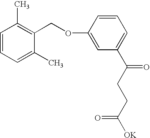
C1=CC=C(C)C(COC2=CC(C(CCC([OK])=O)=O)=CC=C2)=C1C
